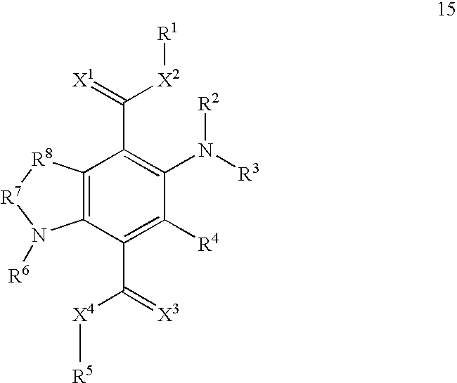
C1(C([X4][R5])=[X3])=C([R4])C(N([R3])[R2])=C(C(=[X1])[X2][R1])C2=C1N([R6])[R7][R8]2
